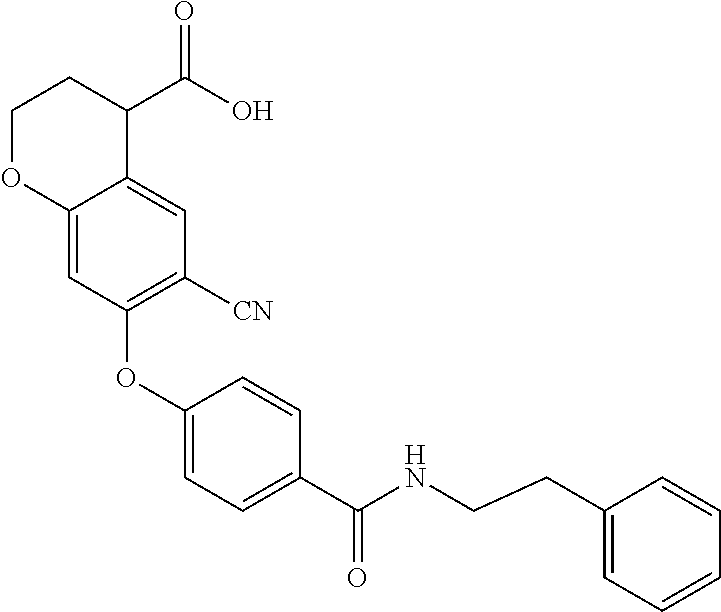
C1OC2=CC(OC3=CC=C(C(NCCC4=CC=CC=C4)=O)C=C3)=C([CN])C=C2C(C(O)=O)C1
